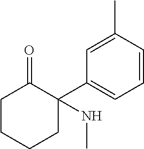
C1CCCC(C2=CC=CC(C)=C2)(NC)C1=O
